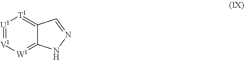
C12=[W1][V1]=[U1][T1]=C1C=NN2
